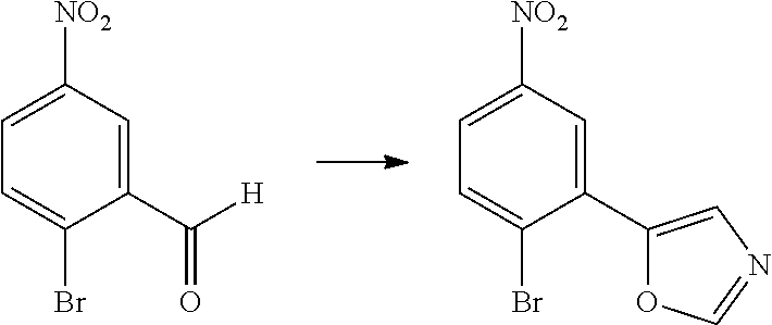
C1(C([H])=O)=CC([NO2])=CC=C1Br.C1(C2=CN=CO2)=CC([NO2])=CC=C1Br
